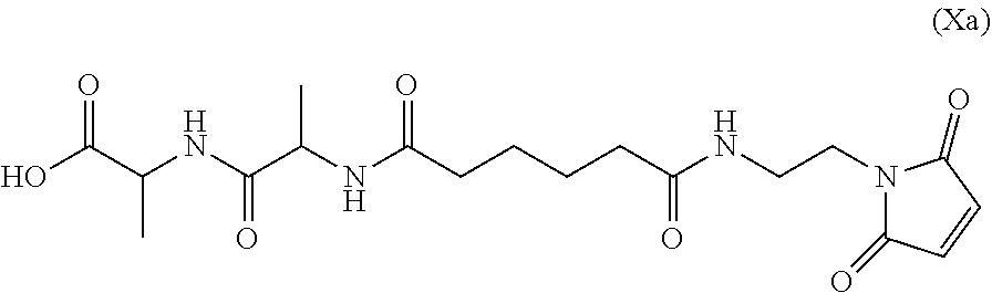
N1(CCNC(CCCCC(=O)NC(C(NC(C(O)=O)C)=O)C)=O)C(=O)C=CC1=O
